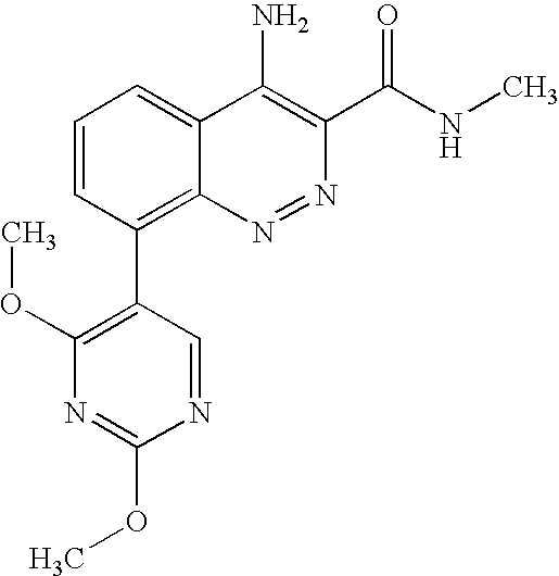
C1=CC(C2=C(OC)N=C(OC)N=C2)=C2C(=C1)C(N)=C(C(NC)=O)N=N2
